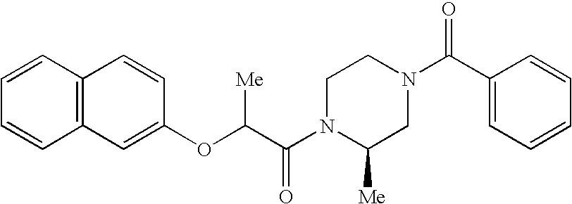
C12=C(C=CC(OC(C(N3C([Me])CN(C(C4=CC=CC=C4)=O)CC3)=O)[Me])=C1)C=CC=C2
